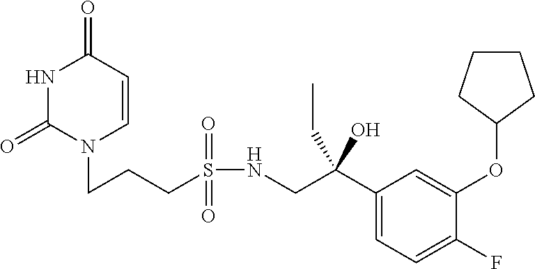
N1C(=O)N(CCCS(NCC(C2=CC=C(F)C(OC3CCCC3)=C2)(CC)O)(=O)=O)C=CC1=O
